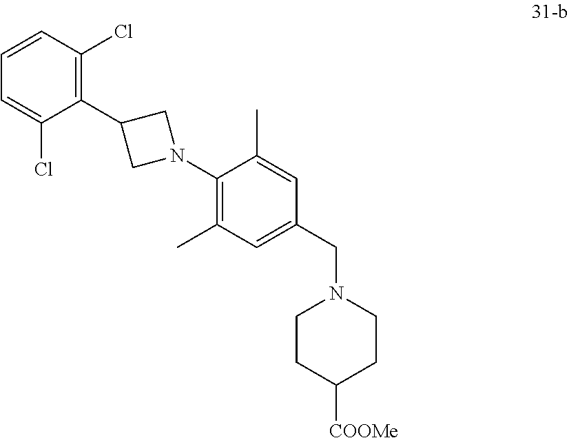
C1=CC(Cl)=C(C2CN(C3=C(C)C=C(CN4CCC([COOMe])CC4)C=C3C)C2)C(Cl)=C1
